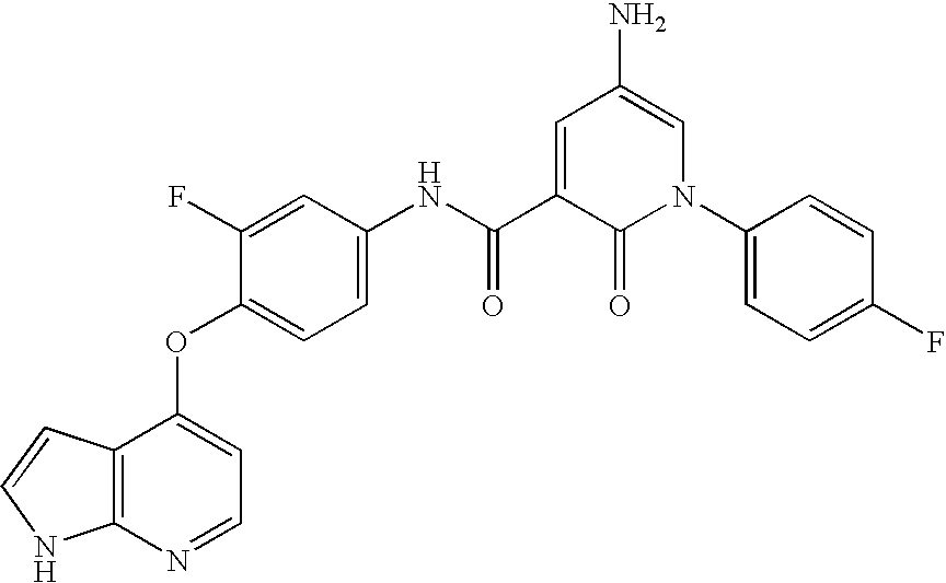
C1(OC2=CC=C(NC(C3=CC(N)=CN(C4=CC=C(F)C=C4)C3=O)=O)C=C2F)=CC=NC2=C1C=CN2
